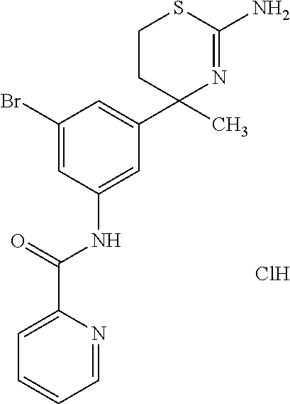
C1=NC(C(NC2=CC(C3(C)N=C(N)SCC3)=CC(Br)=C2)=O)=CC=C1.Cl
